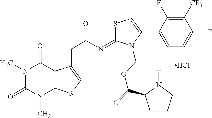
Cl.C1([CF3])=C(F)C(C2=CSC(=NC(CC3=CSC4=C3C(=O)N(C)C(=O)N4C)=O)N2COC(=O)C2CCCN2[H])=CC=C1F
